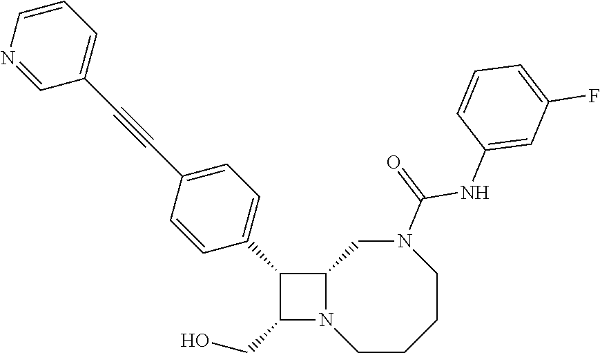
C1(CO)N2C(C1C1=CC=C(C#CC3=CC=CN=C3)C=C1)CN(C(=O)NC1=CC(F)=CC=C1)CCCC2
